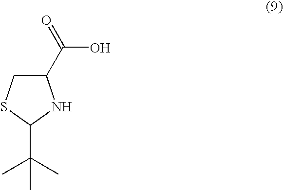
C1(C(=O)O)CSC(C(C)(C)C)N1
